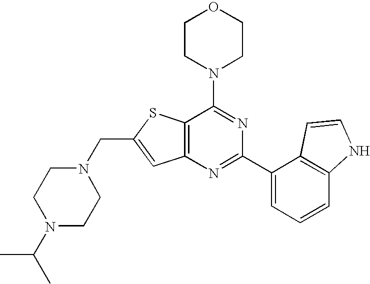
C12=C(N=C(C3=CC=CC4=C3C=CN4)N=C1N1CCOCC1)C=C(CN1CCN(C(C)C)CC1)S2
